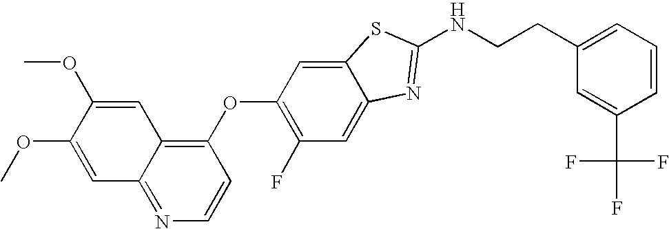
C1(OC2=C(F)C=C3C(=C2)SC(NCCC2=CC=CC(C(F)(F)F)=C2)=N3)=C2C(=NC=C1)C=C(OC)C(OC)=C2
